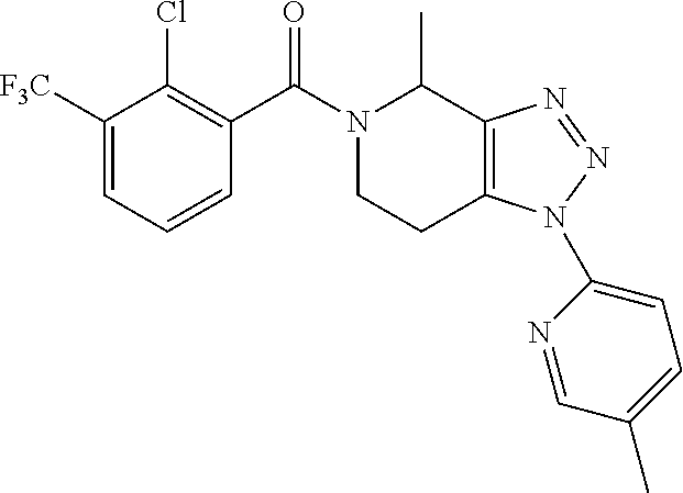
C1([F3C])=CC=CC(C(N2CCC3=C(C2C)N=NN3C2=CC=C(C)C=N2)=O)=C1Cl
